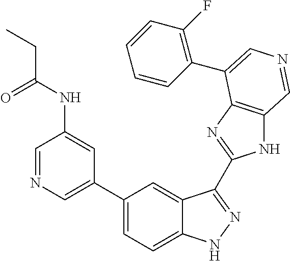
C1(C2=CN=CC(NC(CC)=O)=C2)=CC=C2C(=C1)C(C1=NC3=C(N1)C=NC=C3C1=C(F)C=CC=C1)=NN2
